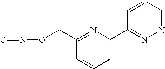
C1=C(C2=NN=CC=C2)N=C(CON=C)C=C1
